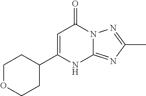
C1(C2CCOCC2)=CC(=O)N2C(=NC(C)=N2)N1
